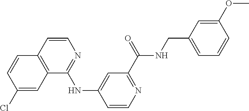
C12=C(C(NC3=CC(C(=O)NCC4=CC=CC(OC)=C4)=NC=C3)=NC=C1)C=C(Cl)C=C2
